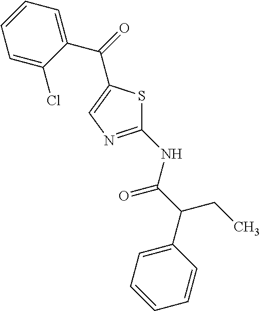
C1=CC(C(CC)C(NC2=NC=C(C(C3=CC=CC=C3Cl)=O)S2)=O)=CC=C1
